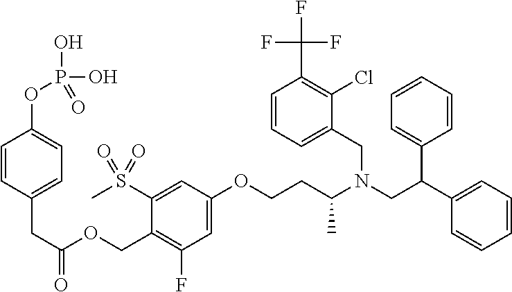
C1(S(C)(=O)=O)=CC(OCCC(N(CC(C2=CC=CC=C2)C2=CC=CC=C2)CC2=CC=CC(C(F)(F)F)=C2Cl)C)=CC(F)=C1COC(CC1=CC=C(OP(O)(O)=O)C=C1)=O
